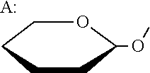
C1CCCC(OC)O1.[A:]
